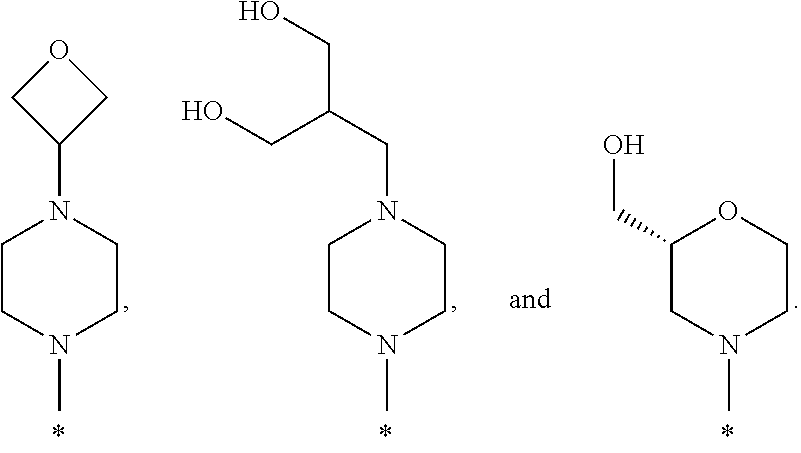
C1CN(C)CCN1C1COC1.C1CN(C)CCN1CC(CO)CO.C1(CO)CN(C)CCO1
